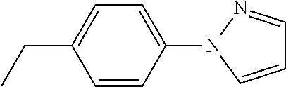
CCC1=CC=C(N2C=CC=N2)C=C1
